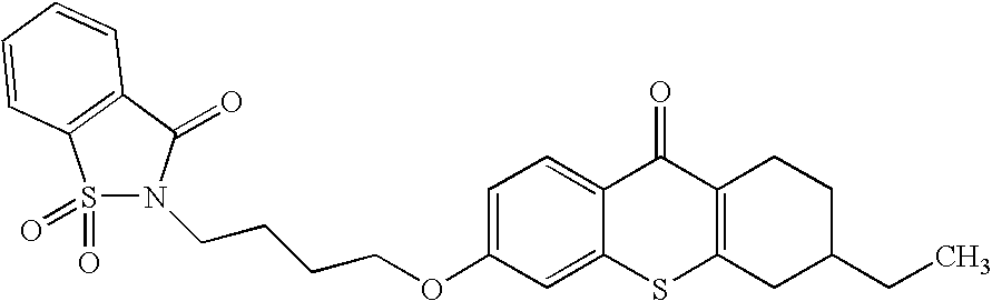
C1=C(OCCCCN2S(=O)(=O)C3=C(C2=O)C=CC=C3)C=C2C(=C1)C(=O)C1=C(S2)CC(CC)CC1
